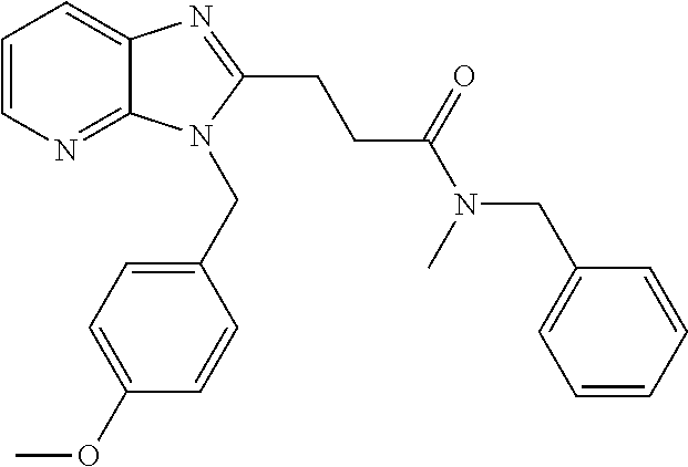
C1=CN=C2C(=C1)N=C(CCC(N(CC1=CC=CC=C1)C)=O)N2CC1=CC=C(OC)C=C1
